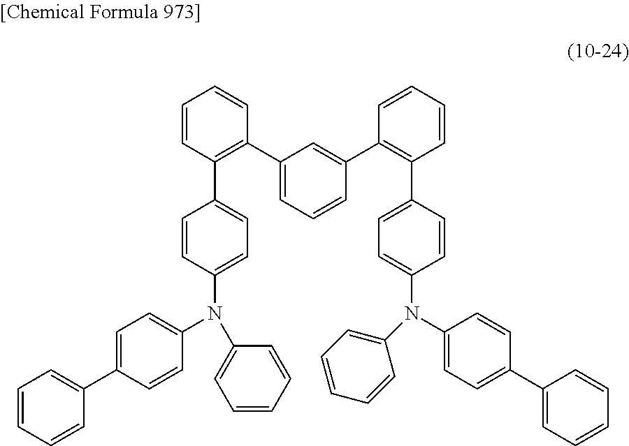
C1=CC(C2=CC=C(N(C3=CC=CC=C3)C3=CC=C(C4=CC=CC=C4)C=C3)C=C2)=C(C2=CC=CC(C3=C(C4=CC=C(N(C5=CC=CC=C5)C5=CC=C(C6=CC=CC=C6)C=C5)C=C4)C=CC=C3)=C2)C=C1
